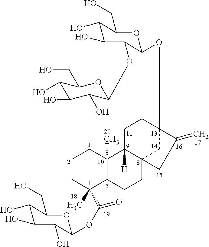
C1CC(C)(C(OC2OC(CO)C(O)C(O)C2O)=O)C2C(C)(C1)C1([H])C3(CC2)CC(OC2C(OC4C(O)C(O)C(O)C(CO)O4)C(O)C(O)C(CO)O2)(CC1)C(=C)C3
